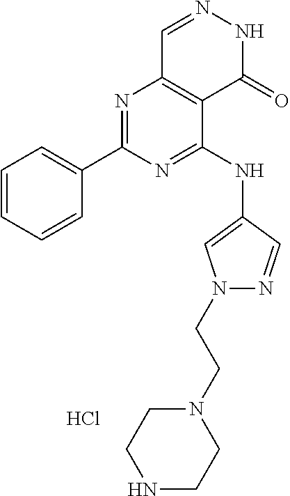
N1=C(C2=CC=CC=C2)N=C(NC2=CN(CCN3CCNCC3)N=C2)C2=C1C=NNC2=O.Cl
